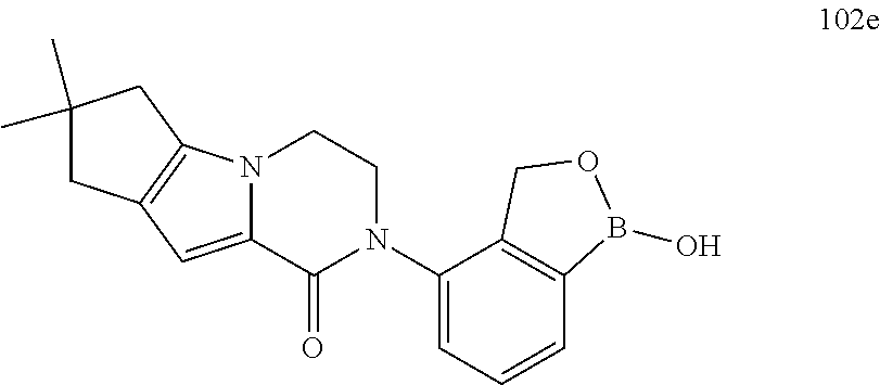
C12=CC3=C(N1CCN(C1=CC=CC4=C1COB4O)C2=O)CC(C)(C)C3
